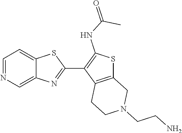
C12=CN=CC=C1SC(C1=C(NC(=O)C)SC3=C1CCN(CCN)C3)=N2
